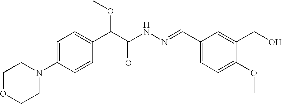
C1=C(N2CCOCC2)C=CC(C(C(NN=CC2=CC=C(OC)C(CO)=C2)=O)OC)=C1
